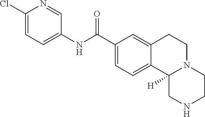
C1(NC(C2=CC=C3C(=C2)CCN2C3([H])CNCC2)=O)=CC=C(Cl)N=C1
